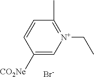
C1([CO2Ne])=C[N+](CC)=C(C)C=C1.[Br-]
